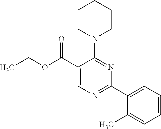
CCOC(C1=CN=C(C2=CC=CC=C2C)N=C1N1CCCCC1)=O
